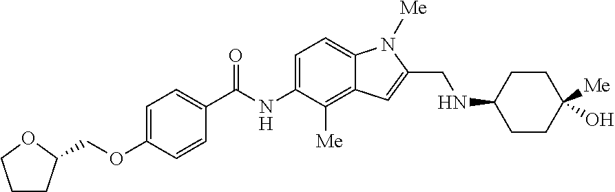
C1=C(OCC2CCCO2)C=CC(C(NC2=CC=C3C(=C2[Me])C=C(CNC2CCC([Me])(O)CC2)N3[Me])=O)=C1
